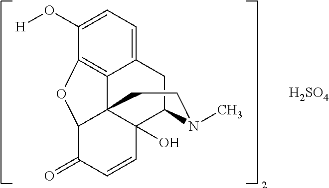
[H2SO4].C12=CC=C(O[H])C3=C1C14C(O)(C(C2)N(C)CC1)C=CC(=O)C4O3
